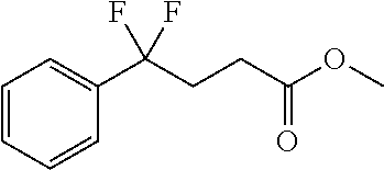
C1(C(CCC(OC)=O)(F)F)=CC=CC=C1
